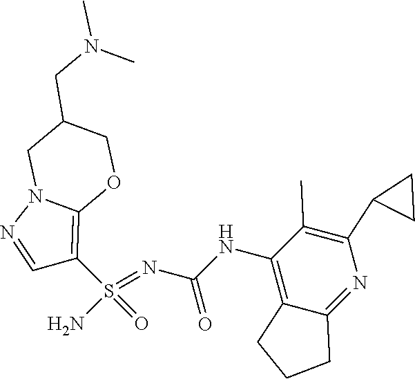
C(NC1=C2C(=NC(C3CC3)=C1C)CCC2)(N=S(N)(=O)C1=C2N(N=C1)CC(CN(C)C)CO2)=O
